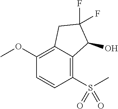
C1(OC)=C2C(=C(S(=O)(=O)C)C=C1)C(O)C(F)(F)C2
